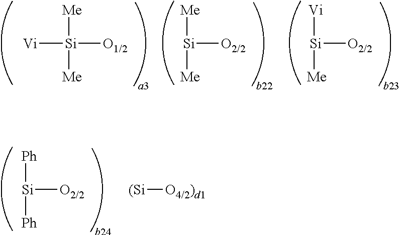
[Vi][Si]([O1/2])([Me])[Me].[Si]([O2/2])([Me])[Me].[Si]([O2/2])([Vi])[Me].[Si]([O2/2])([Ph])[Ph].[(Si][O4/2)d1]
